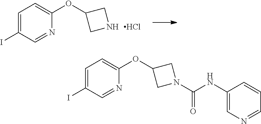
IC1=CC=C(OC2CNC2)N=C1.Cl.IC1=CC=C(OC2CN(C(NC3=CN=CC=C3)=O)C2)N=C1
